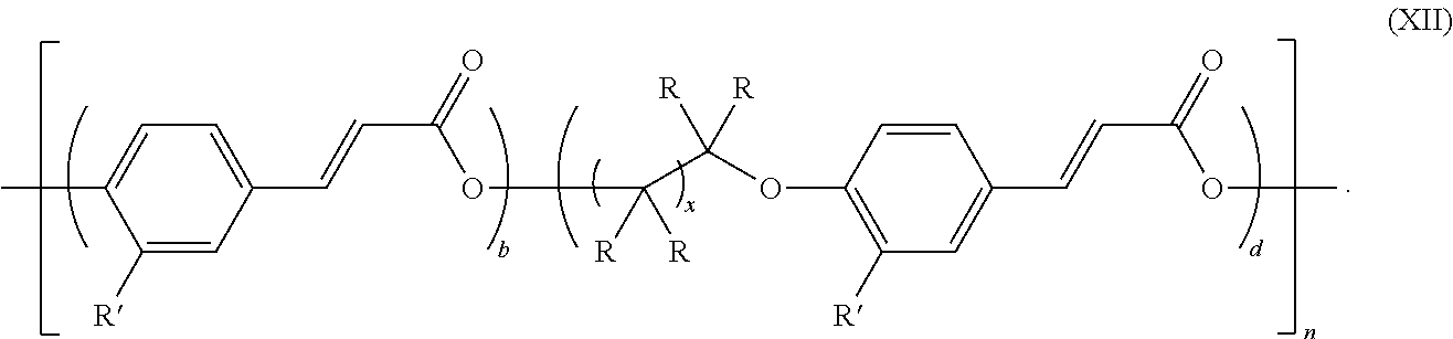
CC1=CC=C(C=CC(=O)OC(C(OC2=C([R])C=C(C=CC(=O)OC)C=C2)([R])[R])([R])[R])C=C1[R]
